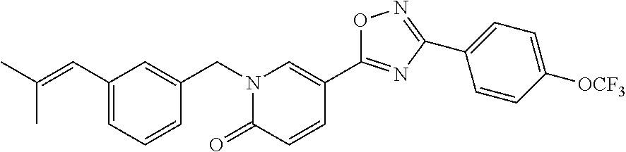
C(C1=CC=CC(CN2C=C(C3=NC(C4=CC=C([OCF3])C=C4)=NO3)C=CC2=O)=C1)=C(C)C
